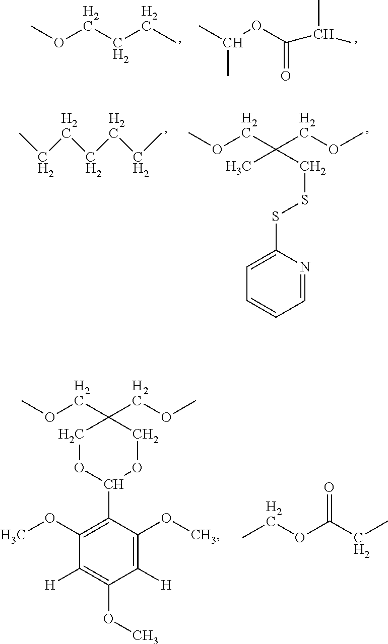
COCCCC.CC(OC(C(C)C)=O)C.CCCCCCC.C1=C(SSCC(COC)(C)COC)N=CC=C1.C1(OC)=C(C2OCC(COC)(COC)CO2)C(OC)=C([H])C(OC)=C1[H].CCOC(CC)=O
